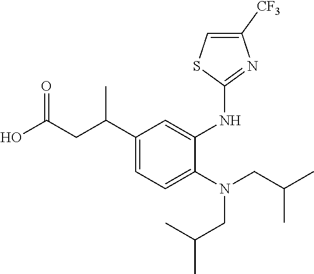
C1(C(CC(O)=O)C)=CC=C(N(CC(C)C)CC(C)C)C(NC2=NC([CF3])=CS2)=C1
